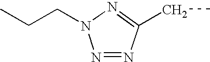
N1=NC(CC)=NN1CCC
